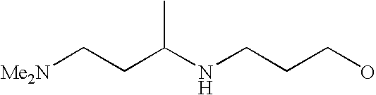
C(C(NCCCO)C)C[Me2N]
